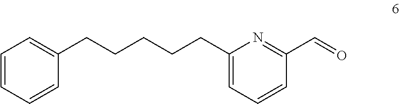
C1=CC=CC(CCCCCC2=CC=CC(C=O)=N2)=C1
